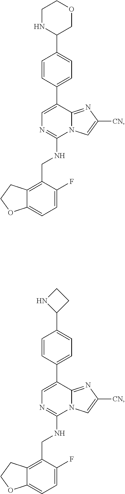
C1=C(F)C(CNC2=NC=C(C3=CC=C(C4COCCN4)C=C3)C3=NC([CN])=CN23)=C2C(=C1)OCC2.C1=C(F)C(CNC2=NC=C(C3=CC=C(C4CCN4)C=C3)C3=NC([CN])=CN23)=C2C(=C1)OCC2
